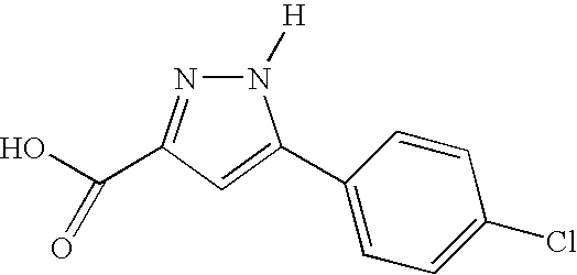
N1([H])N=C(C(O)=O)C=C1C1=CC=C(Cl)C=C1
